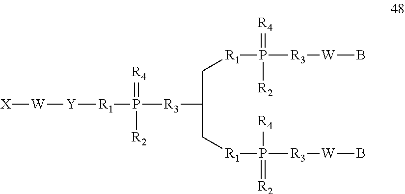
[X][W][Y][R1]P([R2])(=[R4])[R3]C(C[R1]P([R2])(=[R4])[R3][W]B)C[R1]P([R4])(=[R2])[R3][W]B
